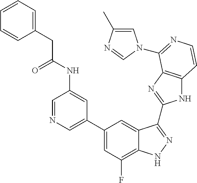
C1=C(C2=CC(F)=C3C(=C2)C(C2=NC4=C(N2)C=CN=C4N2C=C(C)N=C2)=NN3)C=C(NC(=O)CC2=CC=CC=C2)C=N1
